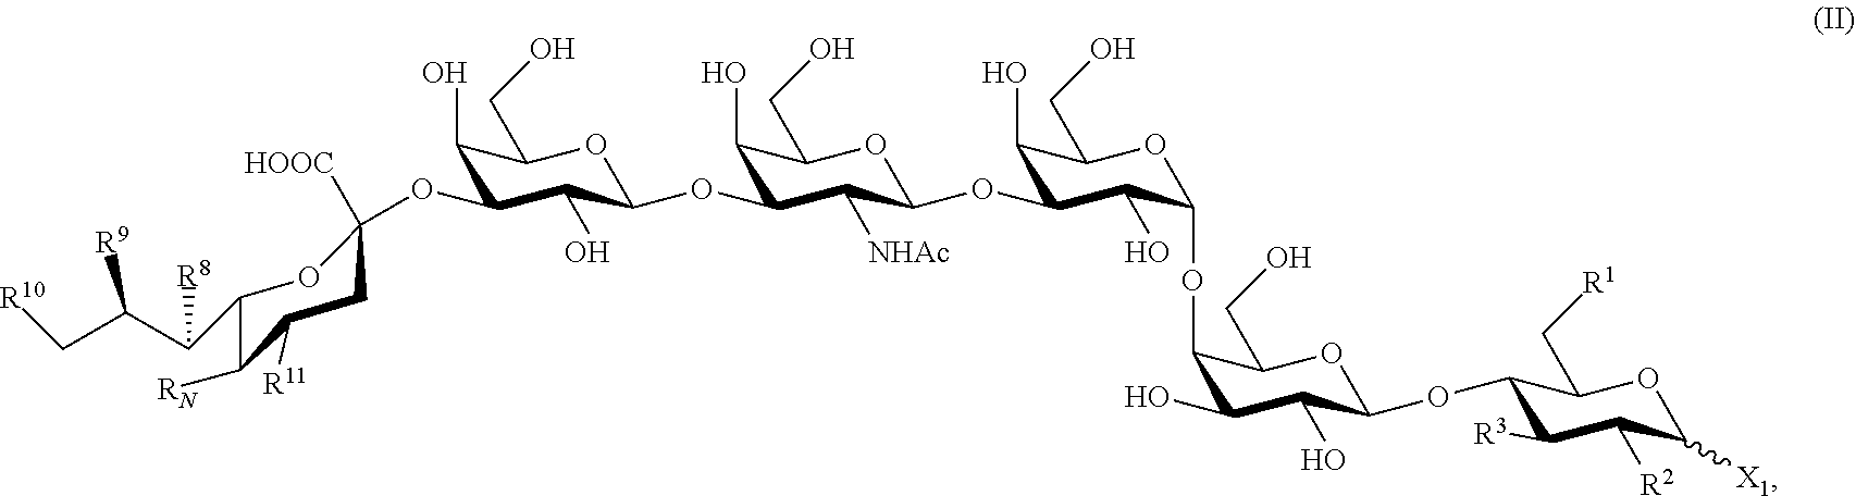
C1(O)C(OC2([HOOC])CC([R11])C([RN])C(C(C(C[R10])[R9])[R8])O2)C(O)C(OC2C(O)C(CO)OC(OC3C(O)C(CO)OC(OC4C(O)C(O)C(OC5C([R3])C([R2])C([X1])OC5C[R1])OC4CO)C3O)C2[NHAc])OC1CO
